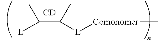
C1C([L]C)C([L][Comonomer]C)C1.[CD]
